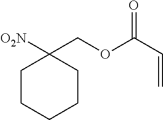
C1CCCCC1([O2N])COC(C=C)=O
